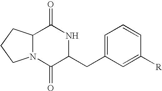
C12N(C(=O)C(CC3=CC=CC([R])=C3)NC1=O)CCC2
